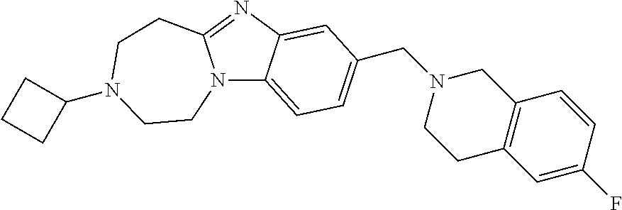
N12C3=CC=C(CN4CCC5=C(C4)C=CC(F)=C5)C=C3N=C1CCN(C1CCC1)CC2
